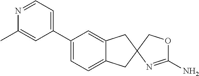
C1(C2=CC=C3C(=C2)CC2(C3)COC(N)=N2)=CC=NC(C)=C1
